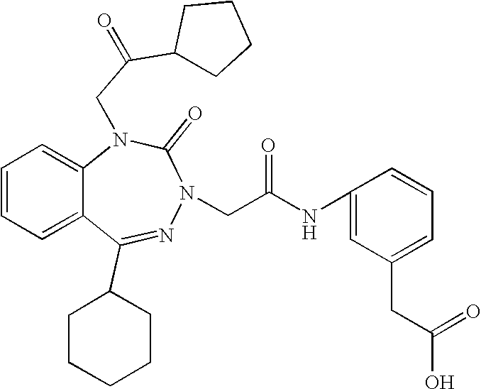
C1=CC=C2C(=C1)N(CC(C1CCCC1)=O)C(=O)N(CC(NC1=CC(CC(=O)O)=CC=C1)=O)N=C2C1CCCCC1
